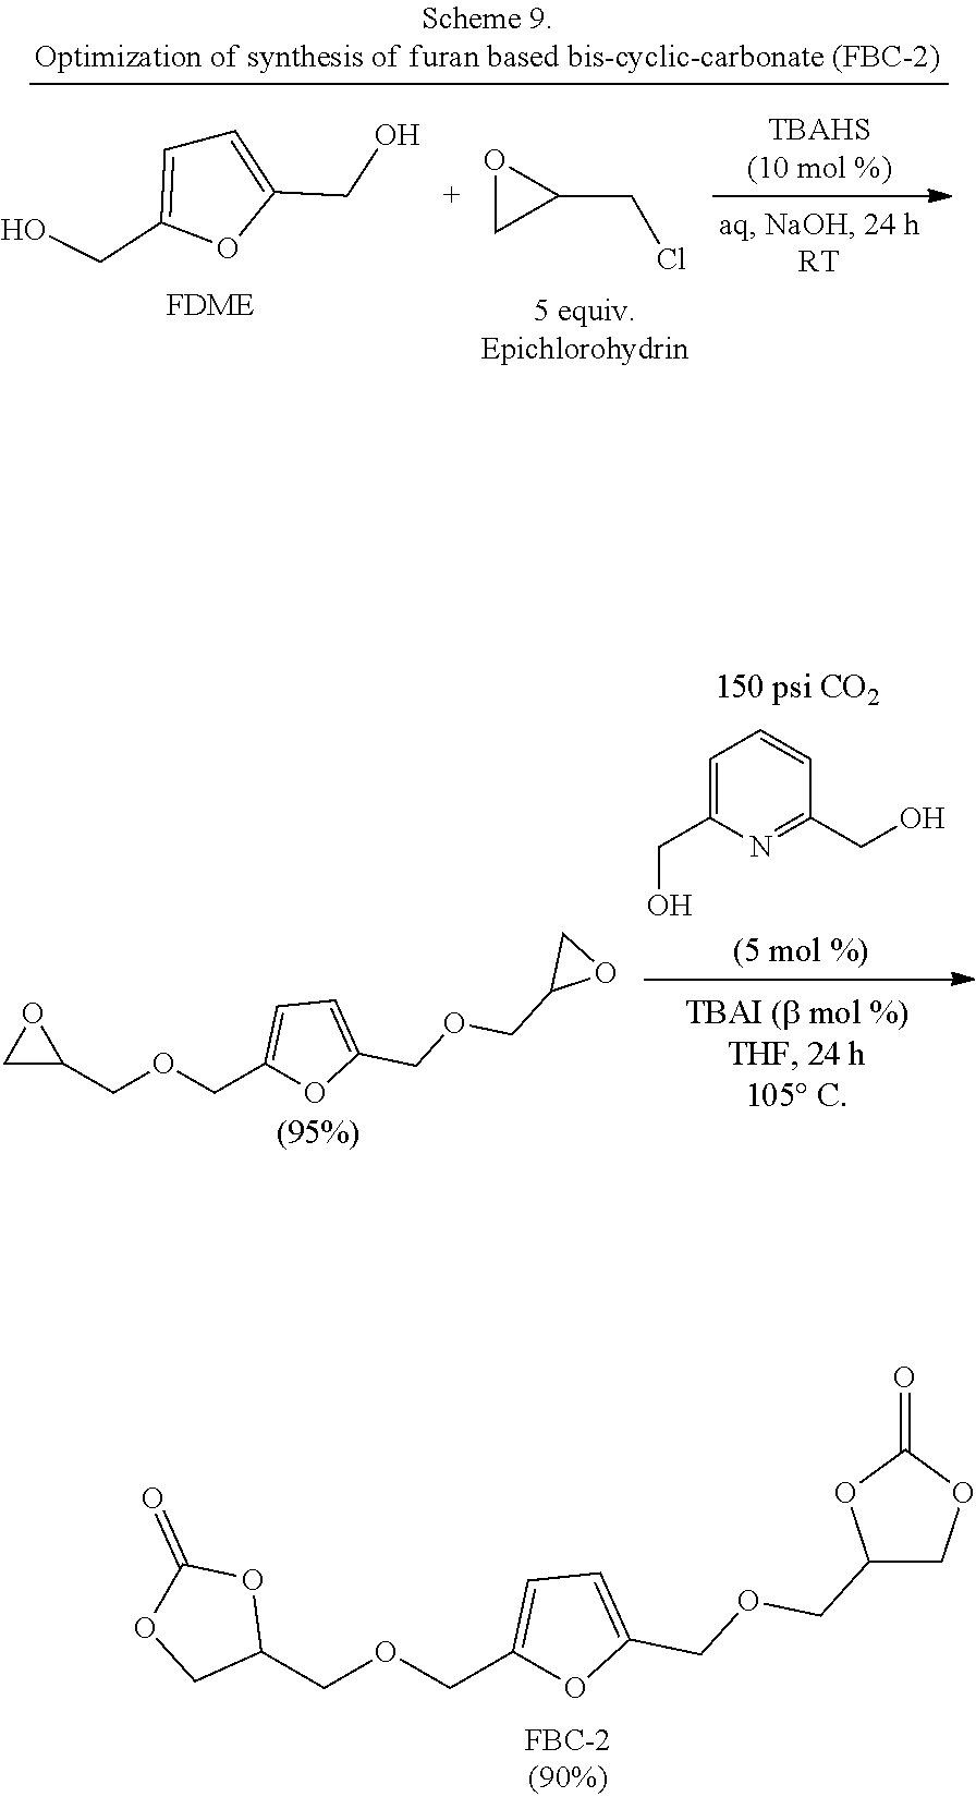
C1(COCC2=CC=C(COCC3COC(=O)O3)O2)OC(=O)OC1.C1(COCC2=CC=C(COCC3OC3)O2)OC1.C1=C(CO)N=C(CO)C=C1.O1CC1CCl.C1=C(CO)OC(CO)=C1
